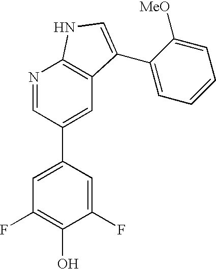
N1=CC(C2=CC(F)=C(O)C(F)=C2)=CC2=C1NC=C2C1=CC=CC=C1[MeO]
